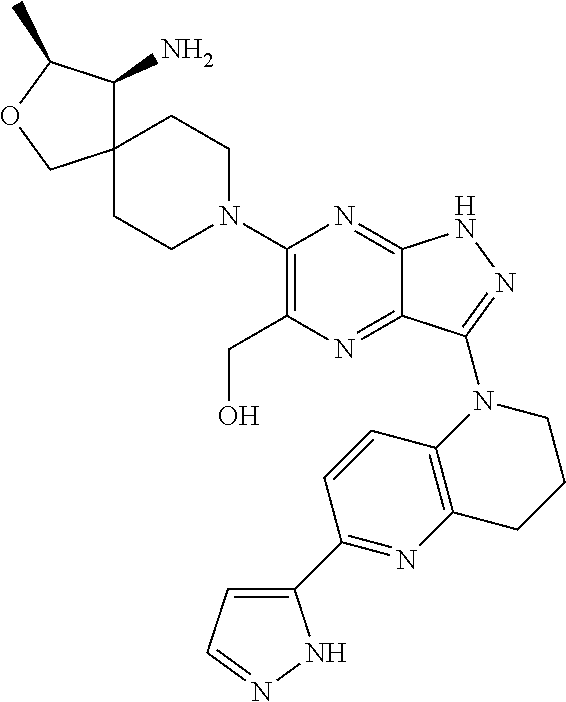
C12(CCN(C3=C(CO)N=C4C(=N3)NN=C4N3CCCC4=C3C=CC(C3=CC=NN3)=N4)CC1)C(N)C(C)OC2
